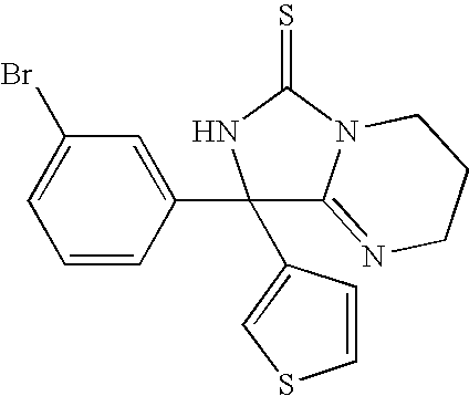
BrC1=CC=CC(C2(C3=CSC=C3)C3=NCCCN3C(=S)N2)=C1
